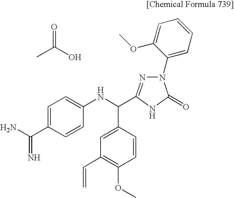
CC(O)=O.C1=C(C(=N)N)C=CC(NC(C2=CC(C=C)=C(OC)C=C2)C2=NN(C3=CC=CC=C3OC)C(=O)N2)=C1
